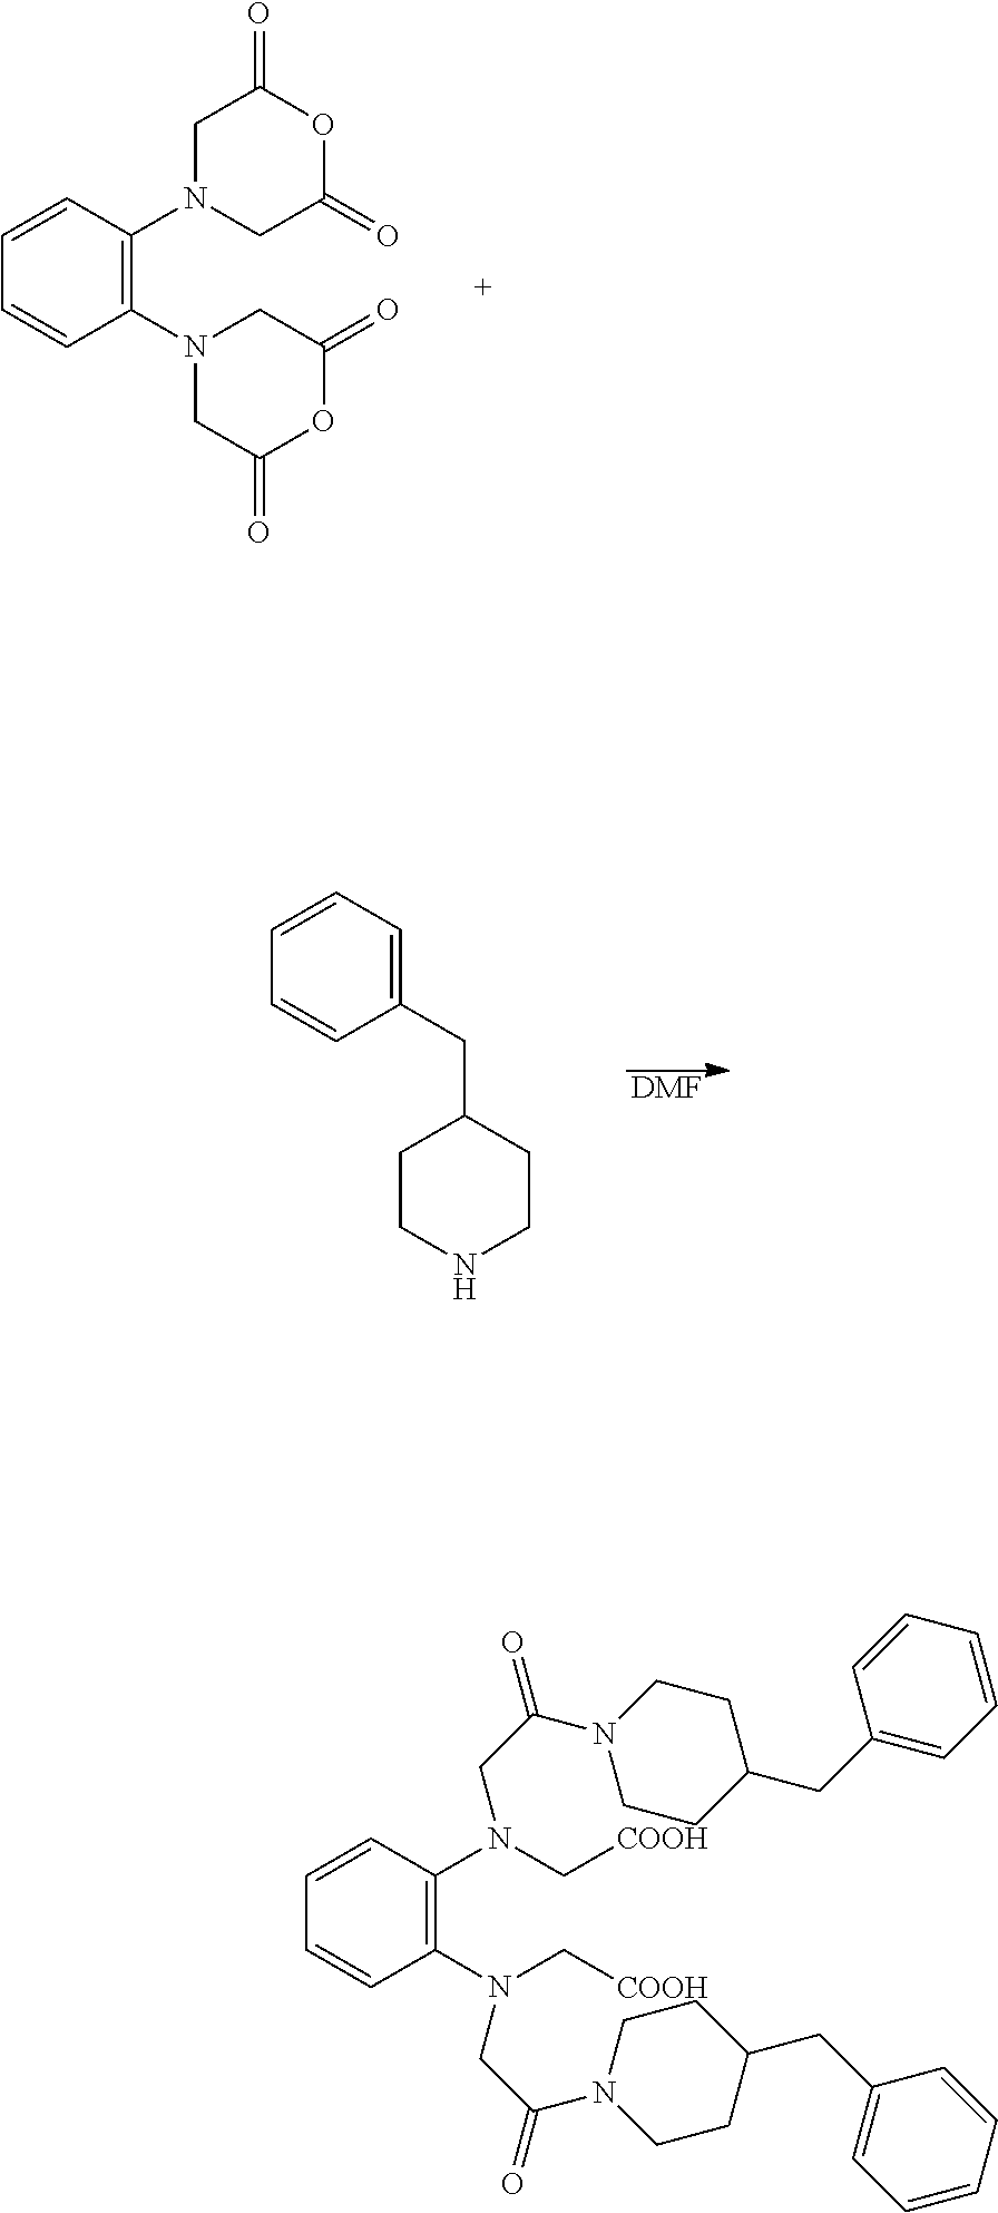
C1N(C2=C(N3CC(=O)OC(=O)C3)C=CC=C2)CC(=O)OC1=O.[DMF].C1CNCCC1CC1=CC=CC=C1.N(C1=C(N(C[COOH])CC(=O)N2CCC(CC3=CC=CC=C3)CC2)C=CC=C1)(C[COOH])CC(N1CCC(CC2=CC=CC=C2)CC1)=O
